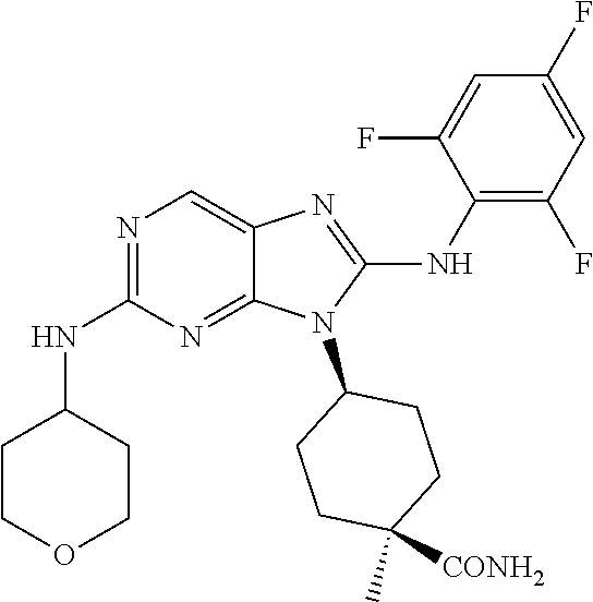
N1=C(NC2CCOCC2)N=C2C(=C1)N=C(NC1=C(F)C=C(F)C=C1F)N2C1CCC([CONH2])(C)CC1
